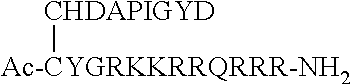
[CHDAPIGYD][Ac-CYGRKKRRQRRR-NH2]
